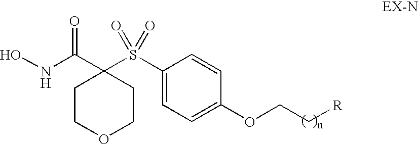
ONC(C1(S(C2=CC=C(OCC[R])C=C2)(=O)=O)CCOCC1)=O
